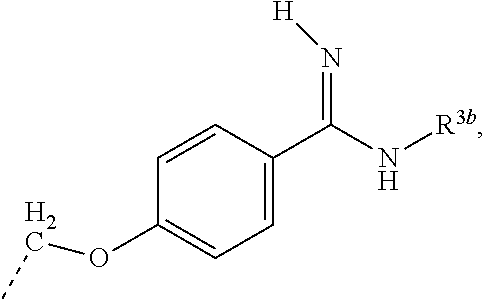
C1=CC(OCC)=CC=C1C(=N[H])N[R3b]
